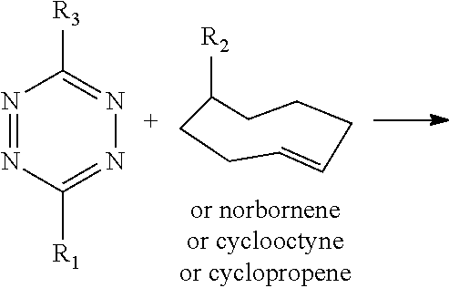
C1C=CCCCC([R2])C1.N1=NC([R1])=NN=C1[R3]
